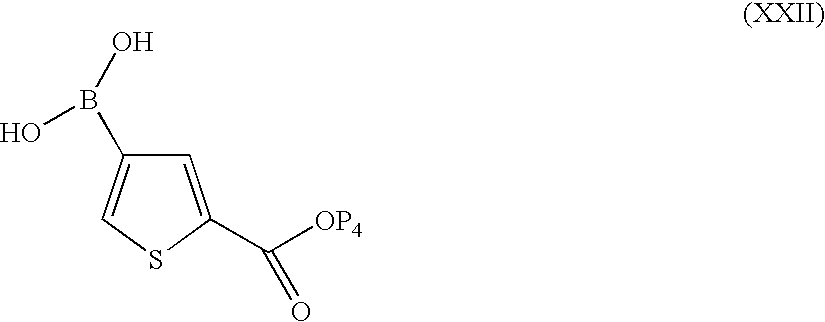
C1=C(C(=O)[OP4])SC=C1B(O)O
